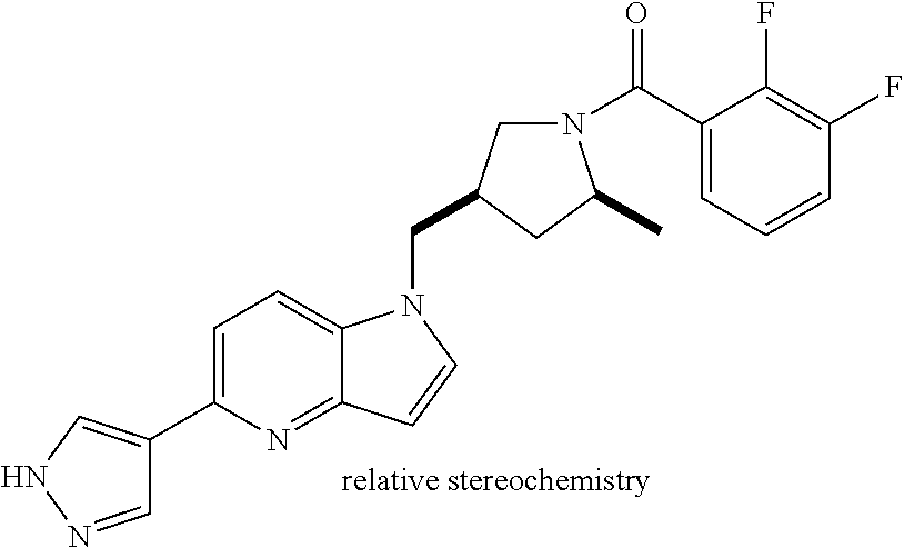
C1=NNC=C1C1=CC=C2C(=N1)C=CN2CC1CN(C(C2=CC=CC(F)=C2F)=O)C(C)C1
